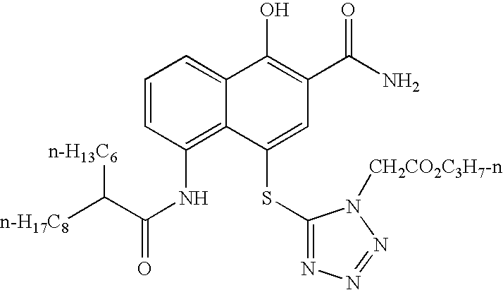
C1=CC(NC(=O)C([n-H17C8])[n-H13C6])=C2C(=C1)C(O)=C(C(N)=O)C=C2SC1=NN=NN1[CH2CO2C3H7-n]
